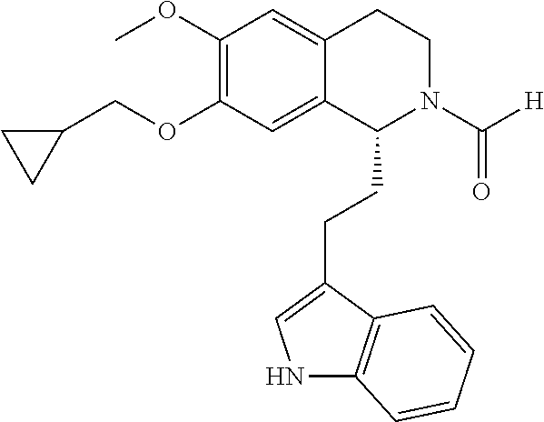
O(C1=C(OC)C=C2C(=C1)C(CCC1=CNC3=C1C=CC=C3)N(C([H])=O)CC2)CC1CC1
